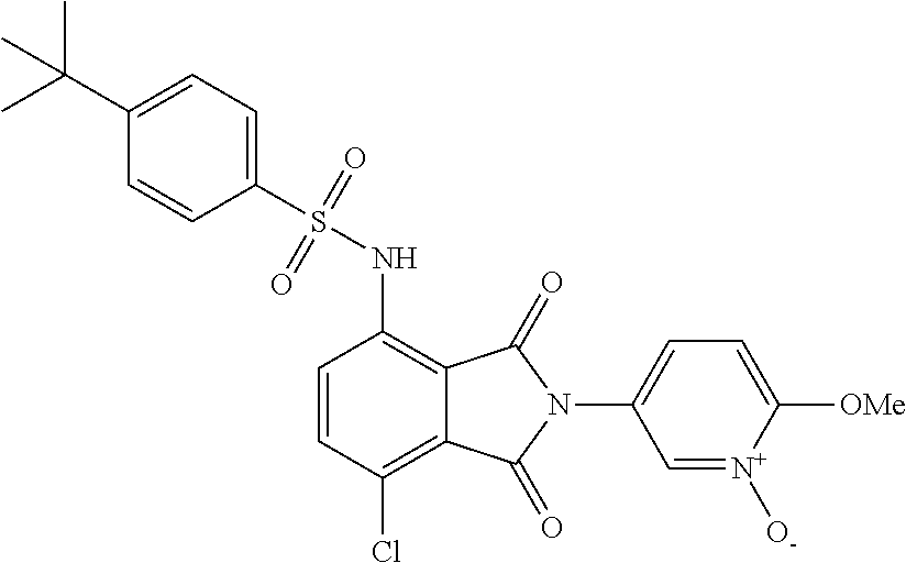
C1=CC(Cl)=C2C(=C1NS(C1=CC=C(C(C)(C)C)C=C1)(=O)=O)C(=O)N(C1=CC=C([OMe])[N+]([O-])=C1)C2=O
